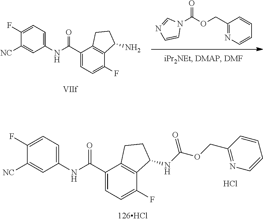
N1(C(OCC2=NC=CC=C2)=O)C=NC=C1.C1([NC])=CC(NC(C2=CC=C(F)C3=C2CCC3N)=O)=CC=C1F.C1([NC])=CC(NC(C2=CC=C(F)C3=C2CCC3NC(OCC2=NC=CC=C2)=O)=O)=CC=C1F.Cl
